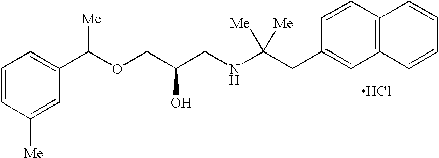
C1=CC([Me])=CC(C(OCC(CNC(CC2=CC3=C(C=C2)C=CC=C3)([Me])[Me])O)[Me])=C1.Cl
